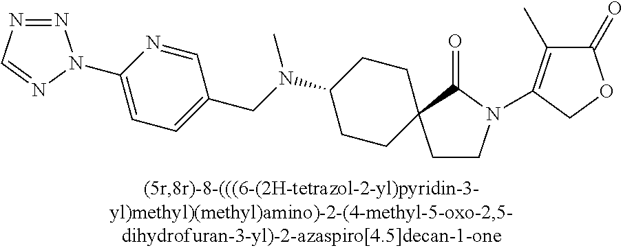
C1(N(CC2=CC=C(N3N=NC=N3)N=C2)C)CCC2(CC1)CCN(C1=C(C)C(=O)OC1)C2=O
